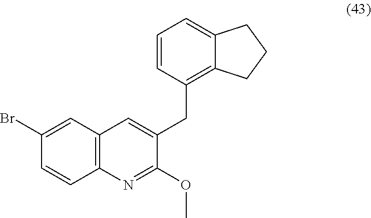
C12=C(C=C(Br)C=C1)C=C(CC1=C3C(=CC=C1)CCC3)C(OC)=N2
